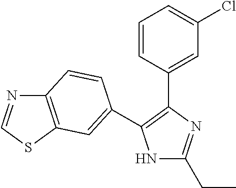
N1C(CC)=NC(C2=CC(Cl)=CC=C2)=C1C1=CC2=C(N=CS2)C=C1
